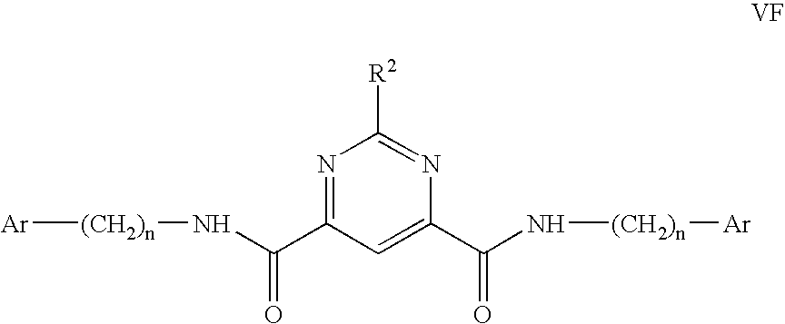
[Ar][(CH2)n]NC(C1=NC([R2])=NC(C(N[(CH2)n][Ar])=O)=C1)=O
